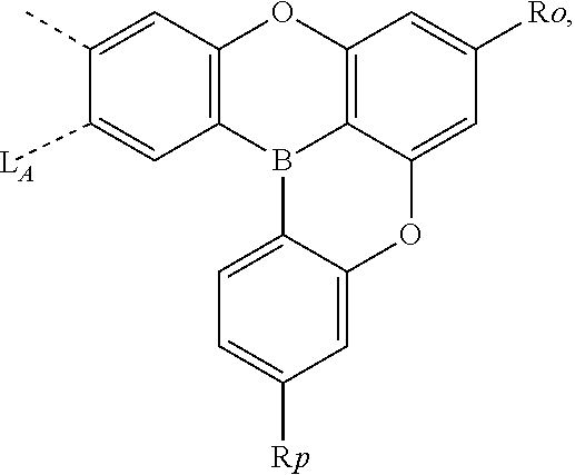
C1=C([LA])C(C)=CC2=C1B1C3=C(C=C([Ro])C=C3OC3=CC([Rp])=CC=C13)O2
